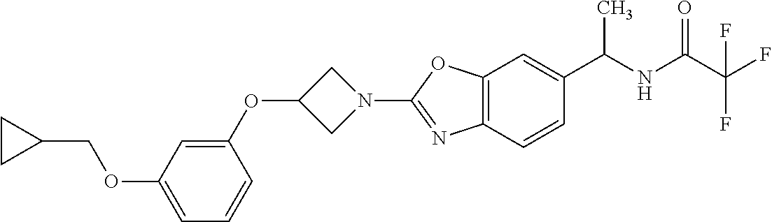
O(C1=CC=CC(OC2CN(C3=NC4=C(O3)C=C(C(NC(C(F)(F)F)=O)C)C=C4)C2)=C1)CC1CC1
